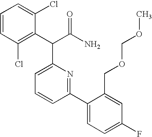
C1=CC=C(Cl)C(C(C(N)=O)C2=CC=CC(C3=CC=C(F)C=C3COCOC)=N2)=C1Cl
